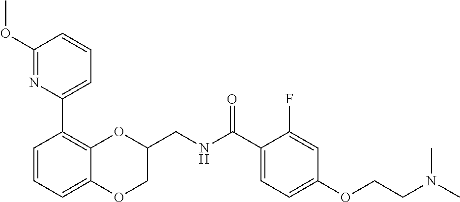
C1=CC=C2C(=C1C1=CC=CC(OC)=N1)OC(CNC(C1=CC=C(OCCN(C)C)C=C1F)=O)CO2
